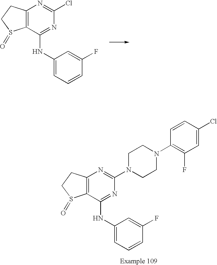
C12=C(C(NC3=CC=CC(F)=C3)=NC(N3CCN(C4=C(F)C=C(Cl)C=C4)CC3)=N1)S(=O)CC2.C12=C(C(NC3=CC=CC(F)=C3)=NC(Cl)=N1)S(=O)CC2
